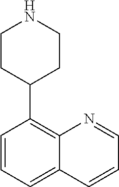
C1=CC=C2C(=C1C1CCNCC1)N=CC=C2
